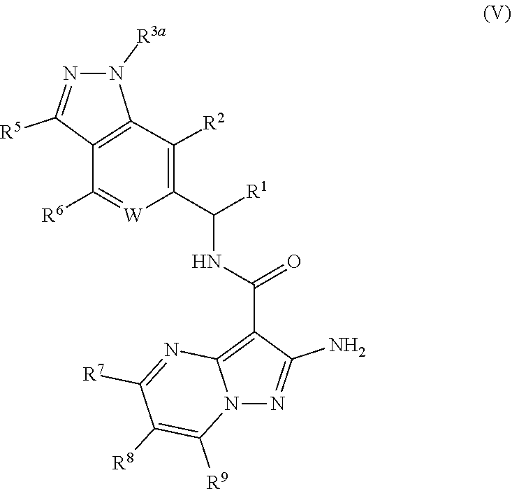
C1(C(NC(C2=C3N(N=C2N)C([R9])=C([R8])C([R7])=N3)=O)[R1])=C([R2])C2=C(C([R6])=[W]1)C([R5])=NN2[R3a]
